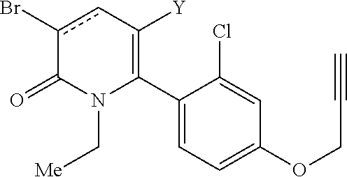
C1(C2=C([Y])cc(Br)C(=O)N2C[Me])=CC=C(OCC#C)C=C1Cl
